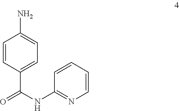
C1(C(NC2=NC=CC=C2)=O)=CC=C(N)C=C1
